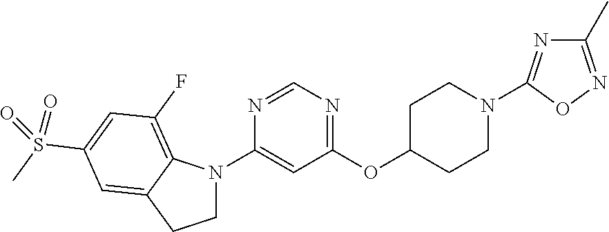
C1C(OC2=NC=NC(N3CCC4=CC(S(=O)(C)=O)=CC(F)=C34)=C2)CCN(C2=NC(C)=NO2)C1
